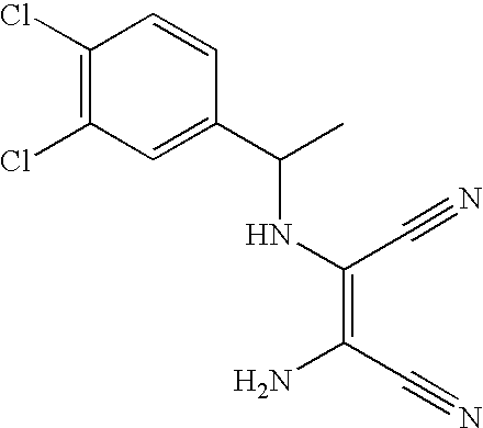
C1(Cl)=C(Cl)C=C(C(C)NC(C#N)=C(C#N)N)C=C1
